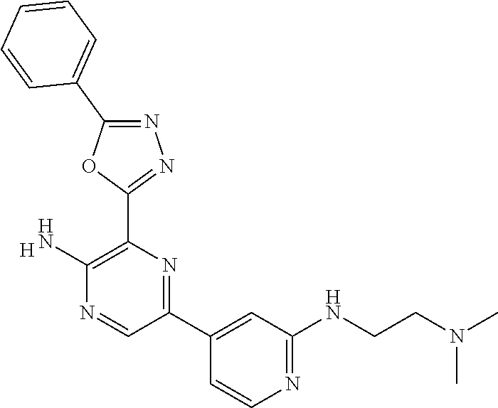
[H].C1(N)=C(C2=NN=C(C3=CC=CC=C3)O2)N=C(C2=CC(NCCN(C)C)=NC=C2)C=N1
